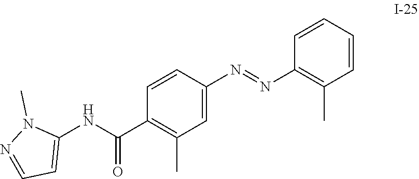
C1=CC=CC(N=NC2=CC(C)=C(C(NC3=CC=NN3C)=O)C=C2)=C1C
